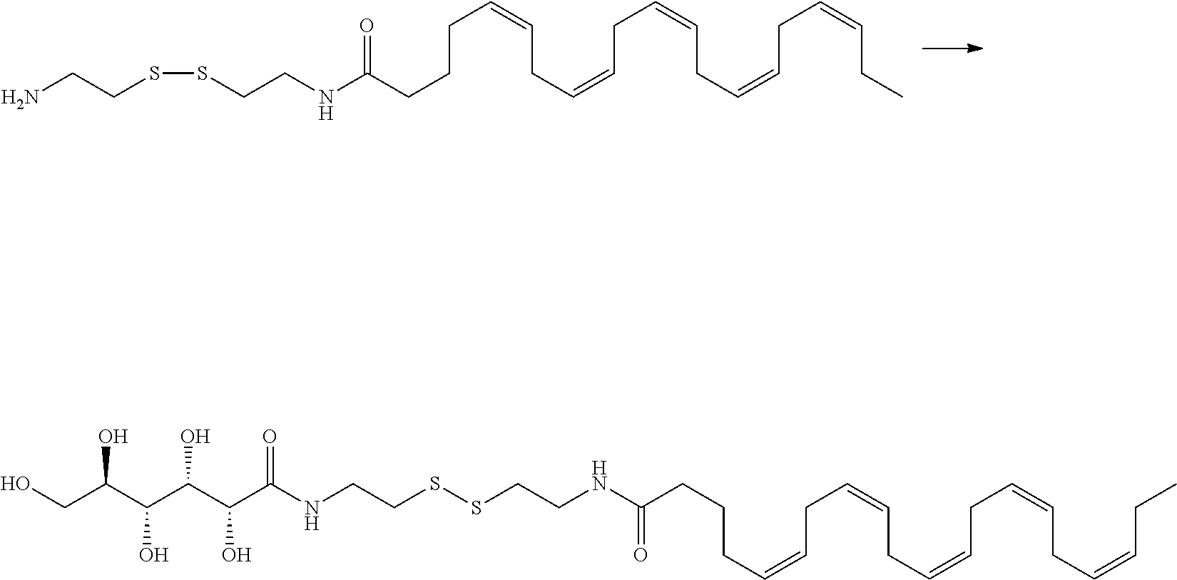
C(CC=CCC=CCC=CCC=CCC)=CCCCC(NCCSSCCN)=O.OCC(C(C(C(C(NCCSSCCNC(CCCC=CCC=CCC=CCC=CCC=CCC)=O)=O)O)O)O)O
